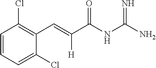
C1=CC=C(Cl)C(C=C(C(NC(N)=N)=O)[H])=C1Cl
